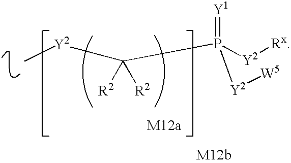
C[Y2]C([R2])([R2])P(=[Y1])([Y2][Rx])[Y2][W5]
